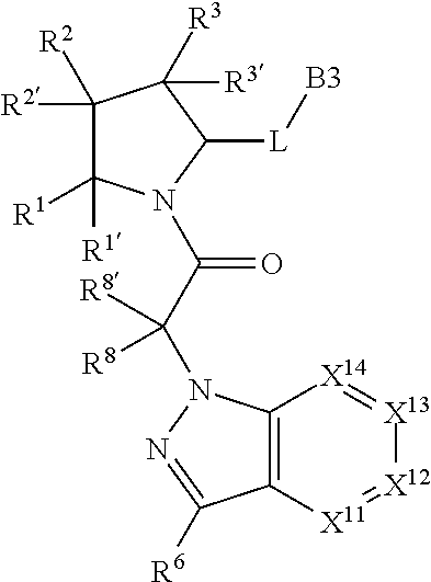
C1([R2])([R2])C([R1])([R1])N(C(C(N2C3=C([X11]=[X12][X13]=[X14]3)C([R6])=N2)([R8])[R8])=O)C([L][B3])C1([R3])[R3]
